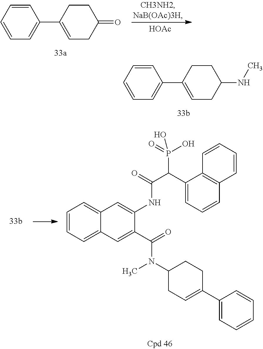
C1=CC=C(C2=CCC(=O)CC2)C=C1.[HOAc].C1=CC=C(C2=CCC(NC)CC2)C=C1.C1=CC=C2C(=C1)C=C(NC(C(C1=CC=CC3=C1C=CC=C3)P(=O)(O)O)=O)C(C(=O)N(C1CC=C(C3=CC=CC=C3)CC1)C)=C2
